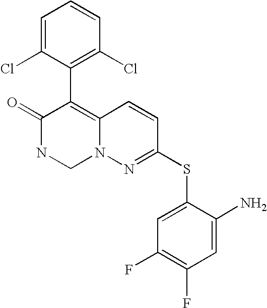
O=C1NCN2C(=C1C1=C(Cl)C=CC=C1Cl)C=CC(SC1=CC(F)=C(F)C=C1N)=N2
